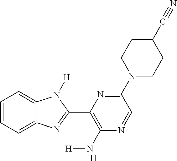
C1=CC=C2C(=C1)N([H])C(C1=C(N[H])N=CC(N3CCC(C#N)CC3)=N1)=N2.[H]
